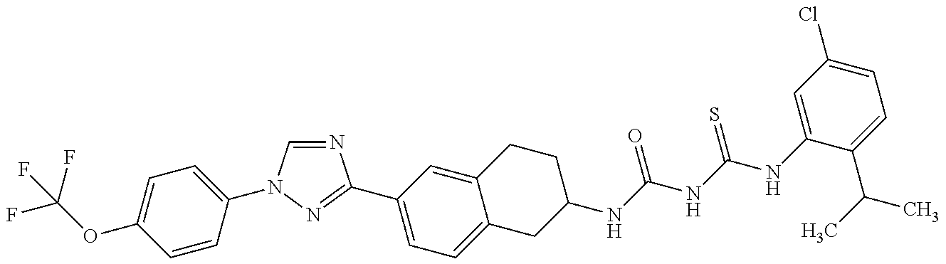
FC(OC1=CC=C(N2C=NC(C3=CC=C4C(=C3)CCC(NC(NC(NC3=CC(Cl)=CC=C3C(C)C)=S)=O)C4)=N2)C=C1)(F)F
